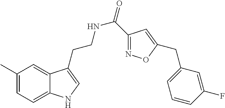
C12=CC=C(C)C=C1C(CCNC(=O)C1=NOC(CC3=CC=CC(F)=C3)=C1)=CN2
